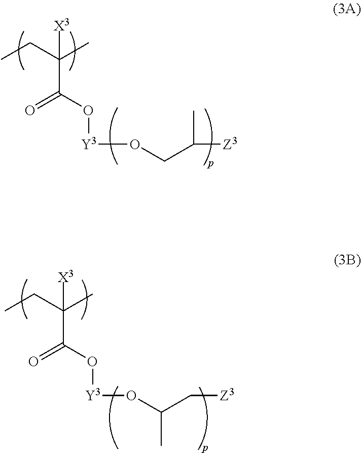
CCC(C)([X3])C(O[Y3]OCC([Z3])C)=O.CCC(C)([X3])C(O[Y3]OC(C[Z3])C)=O
